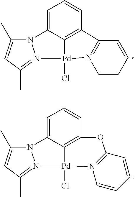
C1=C2C3=C(C=C1)C1=N(C=CC=C1)[Pd]3(Cl)N1=C(C)C=C(C)N21.C1=C2C3=C(C=C1)OC1=N(C=CC=C1)[Pd]3(Cl)N1=C(C)C=C(C)N21
